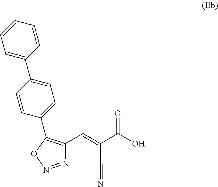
N1=NOC(C2=CC=C(C3=CC=CC=C3)C=C2)=C1C=C(C([OH])=O)C#N
